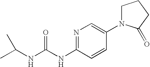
C1N(C2=CN=C(NC(NC(C)C)=O)C=C2)C(=O)CC1
